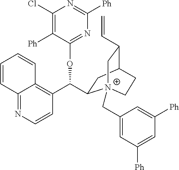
C1=CC2=NC=CC(C(OC3=NC([Ph])=NC(Cl)=C3[Ph])C3CC4C(C=C)C[N+]3(CC3=CC([Ph])=CC([Ph])=C3)CC4)=C2C=C1
